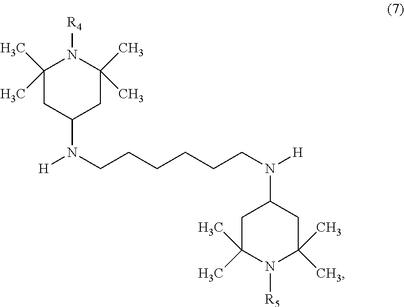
C1C(C)(C)N([R4])C(C)(C)CC1N(CCCCCCN([H])C1CC(C)(C)N([R5])C(C)(C)C1)[H]
